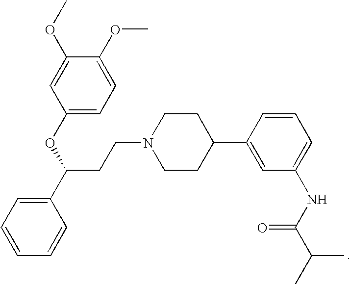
O(C1=CC(OC(C2=CC=CC=C2)CCN2CCC(C3=CC(NC(C(C)C)=O)=CC=C3)CC2)=CC=C1OC)C
